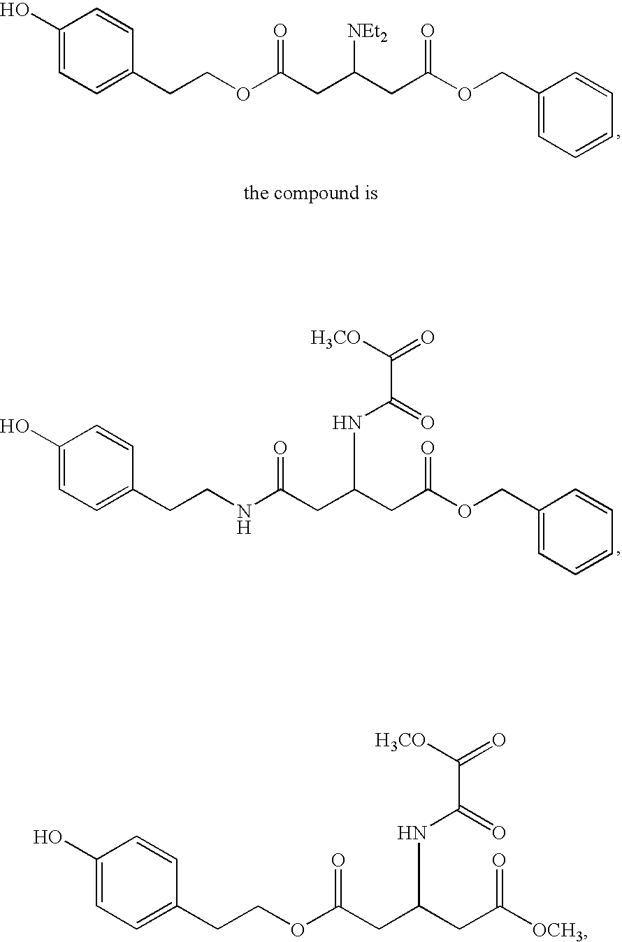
C1(O)=CC=C(CCNC(CC(CC(OCC2=CC=CC=C2)=O)NC(C([H3CO])=O)=O)=O)C=C1.C1(O)=CC=C(CCOC(CC(CC(OCC2=CC=CC=C2)=O)[NEt2])=O)C=C1.C1(O)=CC=C(CCOC(CC(CC([OCH3])=O)NC(C([H3CO])=O)=O)=O)C=C1
